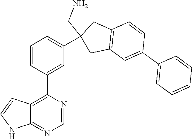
C1=CC(C2=C3C(=NC=N2)NC=C3)=CC(C2(CN)CC3=C(C2)C=CC(C2=CC=CC=C2)=C3)=C1
